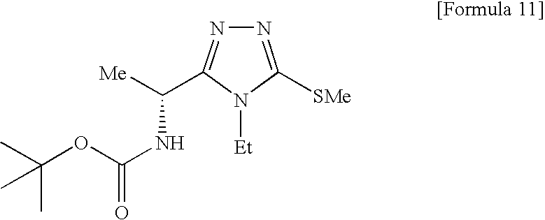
N1=C([SMe])N([Et])C(C([Me])NC(=O)OC(C)(C)C)=N1
